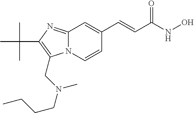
N12C(=NC(C(C)(C)C)=C1CN(CCCC)C)C=C(C=CC(NO)=O)C=C2
